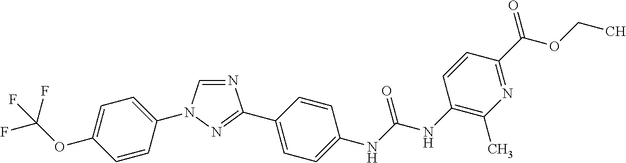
C1=C(N2C=NC(C3=CC=C(NC(NC4=C(C)N=C(C(OCC)=O)C=C4)=O)C=C3)=N2)C=CC(OC(F)(F)F)=C1
